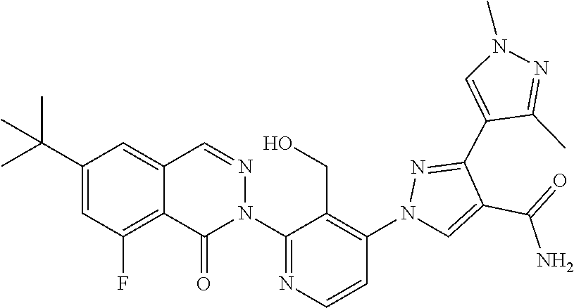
C12=C(F)C=C(C(C)(C)C)C=C1C=NN(C1=NC=CC(N3C=C(C(=O)N)C(C4=CN(C)N=C4C)=N3)=C1CO)C2=O
